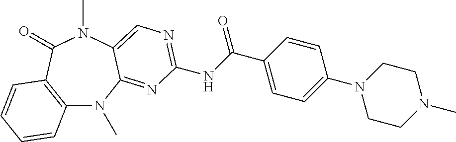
C12=C(C(=O)N(C)C3=CN=C(NC(C4=CC=C(N5CCN(C)CC5)C=C4)=O)N=C3N1C)C=CC=C2
